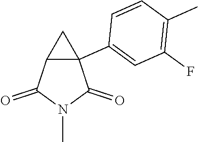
C12(C3=CC(F)=C(C)C=C3)C(C(=O)N(C)C1=O)C2
